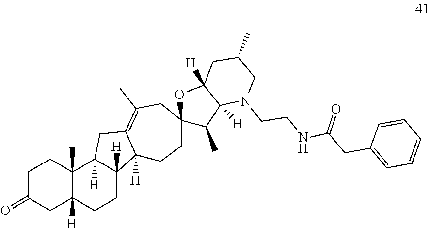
C1C(=O)CC2([H])C(C)(C1)C1([H])C([H])(CC2)C2([H])C(=C(C)CC3(CC2)C(C)C2([H])C([H])(O3)CC(C)CN2CCNC(=O)CC2=CC=CC=C2)C1
